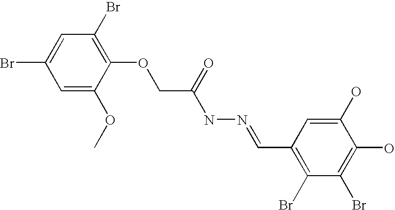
C1=C(OC)C(OCC(NN=CC2=C(Br)C(Br)=C(O)C(O)=C2)=O)=C(Br)C=C1Br
